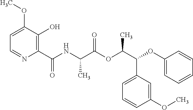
C1=C(OC)C(O)=C(C(NC(C(OC(C(OC2=CC=CC=C2)C2=CC=CC(OC)=C2)C)=O)C)=O)N=C1
